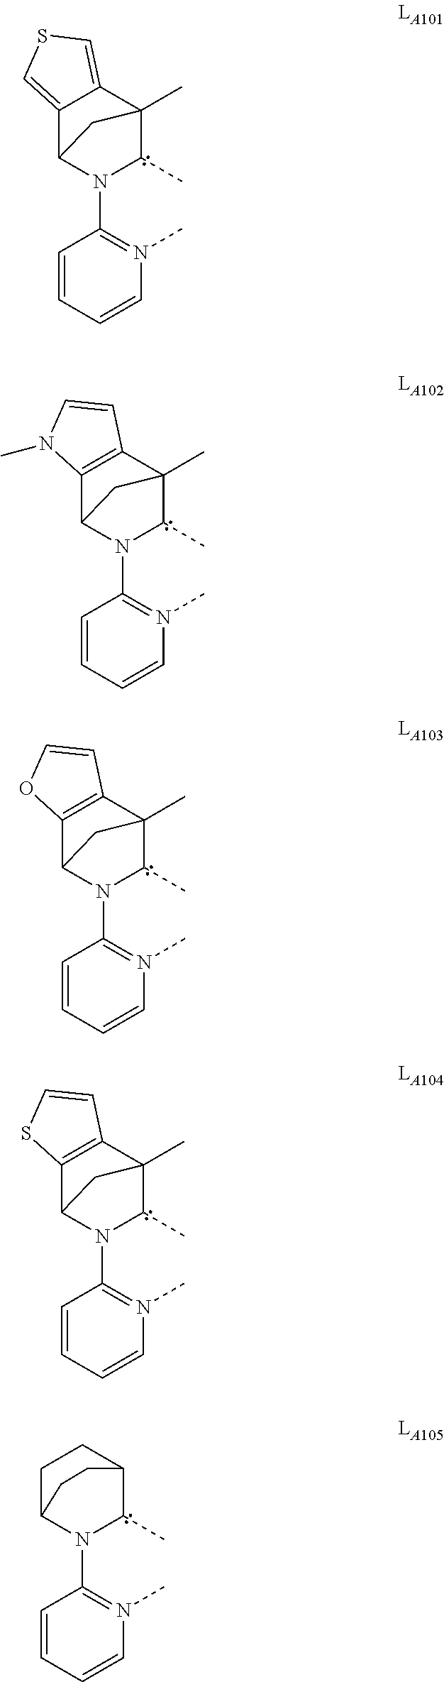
C1=CC=CN(C)=C1N1C(C)C2(C)C3=CSC=C3C1C2.C1=CC=CN(C)=C1N1C(C)C2(C)C3=C(C1C2)N(C)C=C3.C1=CC=CN(C)=C1N1C(C)C2(C)C3=C(C1C2)OC=C3.C1=CC=CN(C)=C1N1C(C)C2(C)C3=C(C1C2)SC=C3.C1=CC=CN(C)=C1N1C(C)C2CCC1CC2
